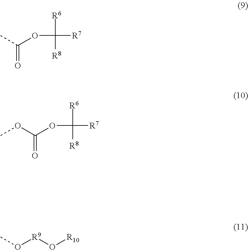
CC(OC([R6])([R8])[R7])=O.O(C(OC([R6])([R8])[R7])=O)C.CO[R9]O[R10]
